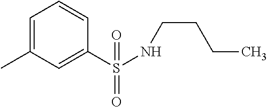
C1=C(C)C=C(S(NCCCC)(=O)=O)C=C1
